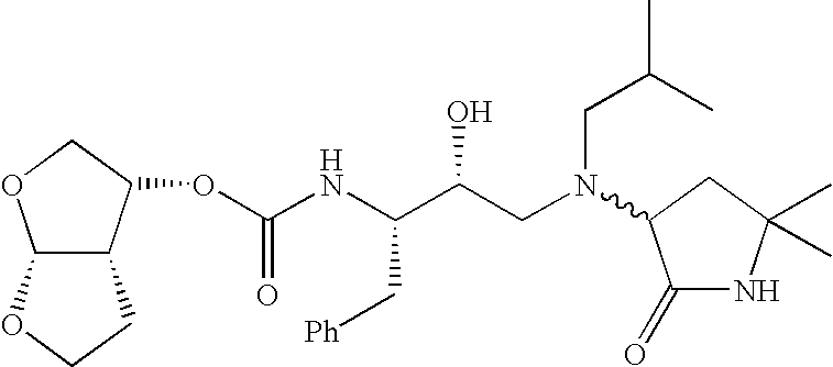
C(C(CN(C1C(=O)NC(C)(C)C1)CC(C)C)O)(NC(OC1C2C(OC1)OCC2)=O)C[Ph]
